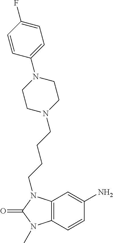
C1(N)=CC2=C(C=C1)N(C)C(=O)N2CCCCN1CCN(C2=CC=C(F)C=C2)CC1
